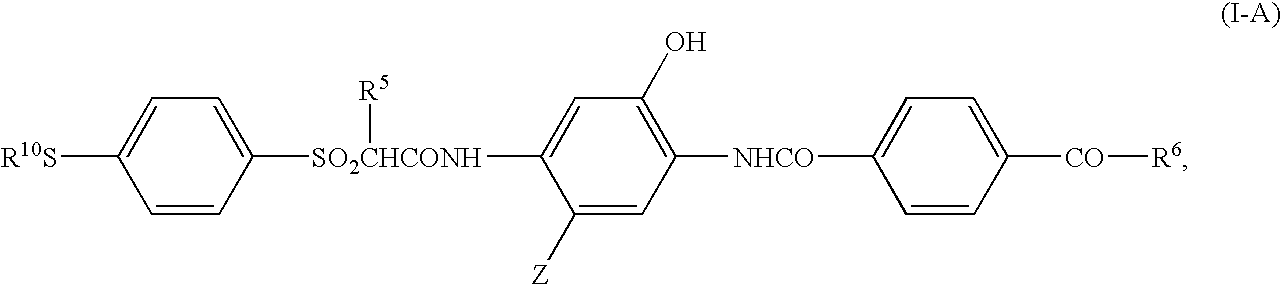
C1=CC([SO2CHCONH](C2=CC(O)=C([NHCO]C3=CC=C([CO][R6])C=C3)C=C2[Z])[R5])=CC=C1[R10S]
